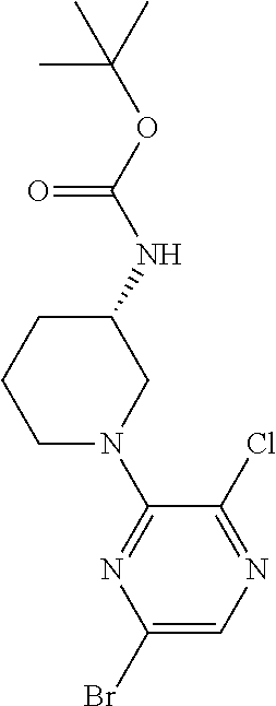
C1(Br)=CN=C(Cl)C(N2CC(NC(=O)OC(C)(C)C)CCC2)=N1
